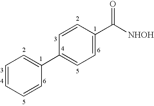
C1=CC=CC(C2=CC=C(C([NHOH])=O)C=C2)=C1
